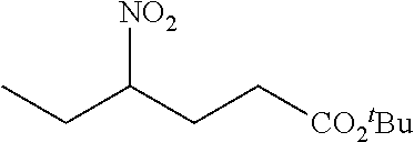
CCC(CC[CO2tBu])[NO2]
